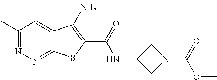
C1(C)=NN=C2C(=C1C)C(N)=C(C(=O)NC1CN(C(OC)=O)C1)S2
